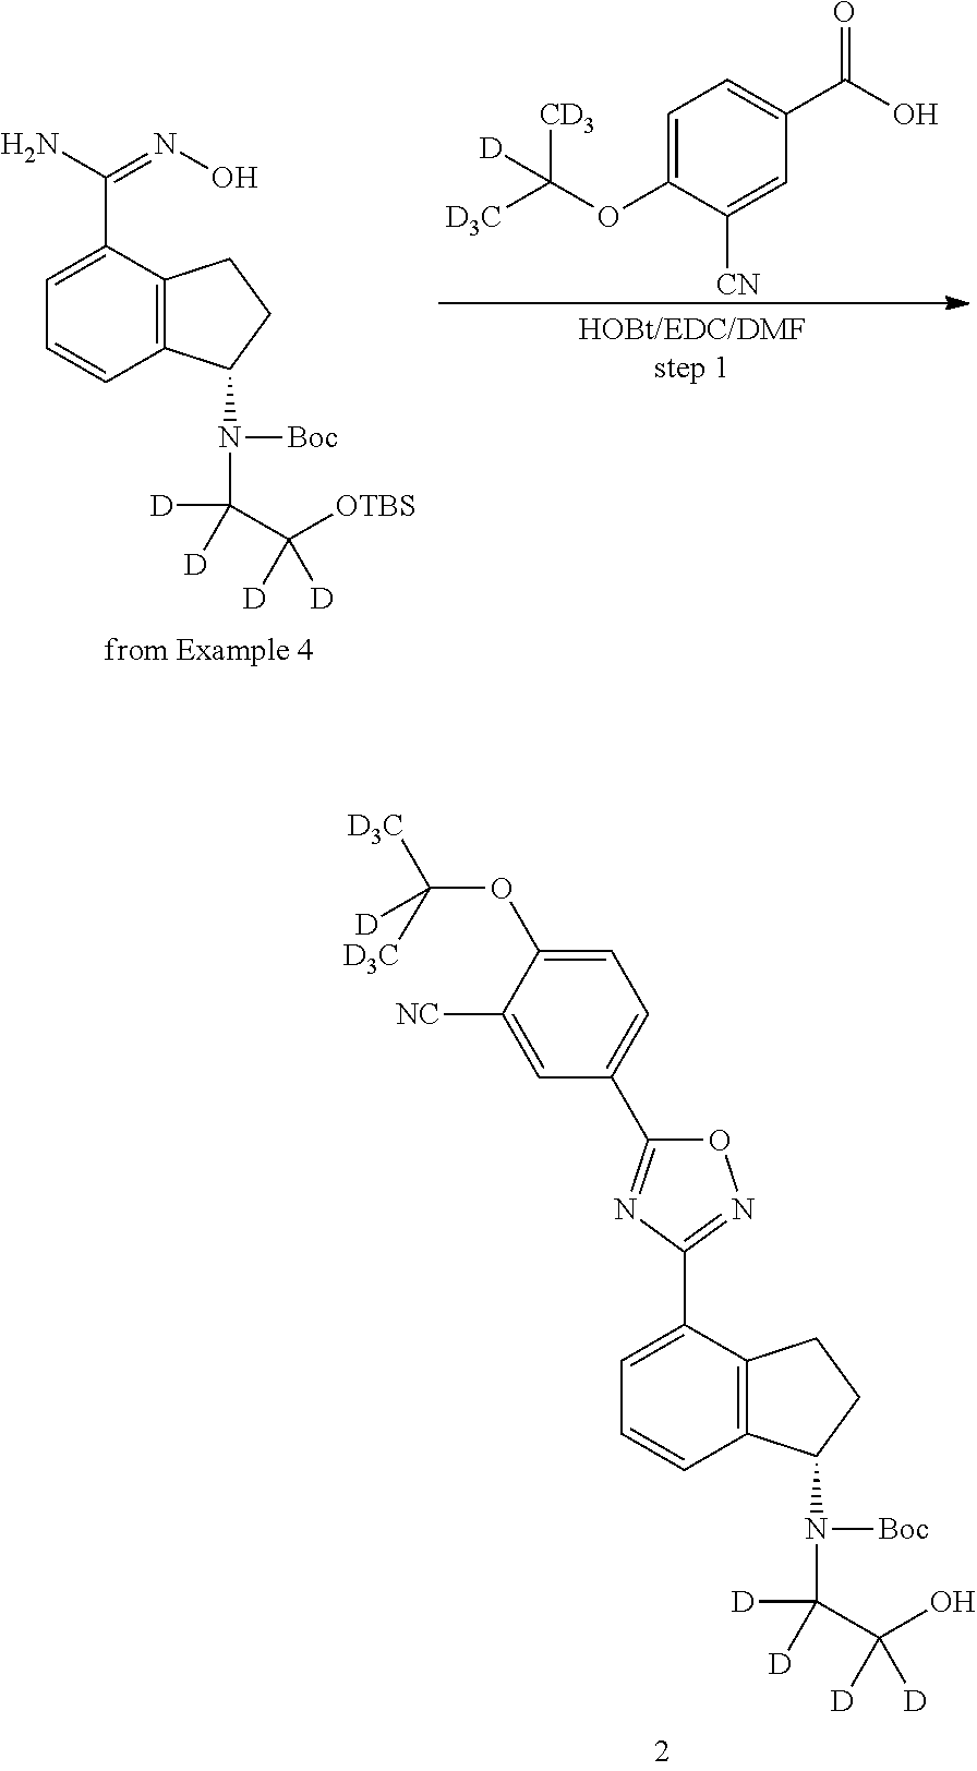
C1=C(C(N)=NO)C2=C(C=C1)C(N([Boc])C([D])([D])C([OTBS])([D])[D])CC2.C1=C(OC([D3C])([CD3])[D])C([CN])=CC(C(O)=O)=C1.C1=C(C2=NOC(C3=CC=C(OC([D3C])([D3C])[D])C([NC])=C3)=N2)C2=C(C=C1)C(N(C([D])([D])C(O)([D])[D])[Boc])CC2
